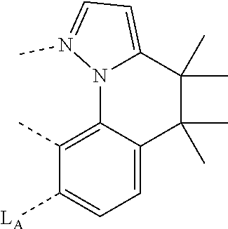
C1(C)=C2N3C(=CC=N3C)C(C)(C)C(C)(C)C2=CC=C1[LA]
